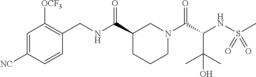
C1=C([NC])C=CC(CNC(C2CCCN(C(C(NS(C)(=O)=O)C(C)(C)O)=O)C2)=O)=C1[OCF3]
